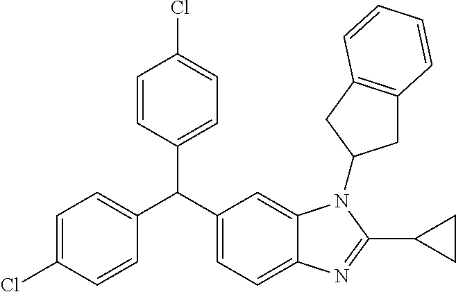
C1=C(Cl)C=CC(C(C2=CC=C3C(=C2)N(C2CC4=C(C2)C=CC=C4)C(C2CC2)=N3)C2=CC=C(Cl)C=C2)=C1
